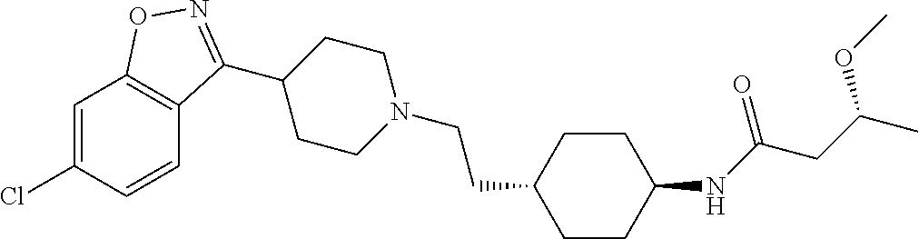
C1=C(Cl)C=CC2=C1ON=C2C1CCN(CCC2CCC(NC(CC(C)OC)=O)CC2)CC1
